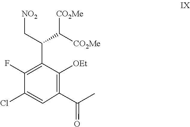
C1([OEt])=C2(CC2(C)=O)C=C(Cl)C(F)=C1C(C([CO2Me])[CO2Me])C[NO2]
